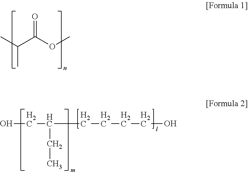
CC(C(OC)=O)C.OCC(CCCCO)CC
